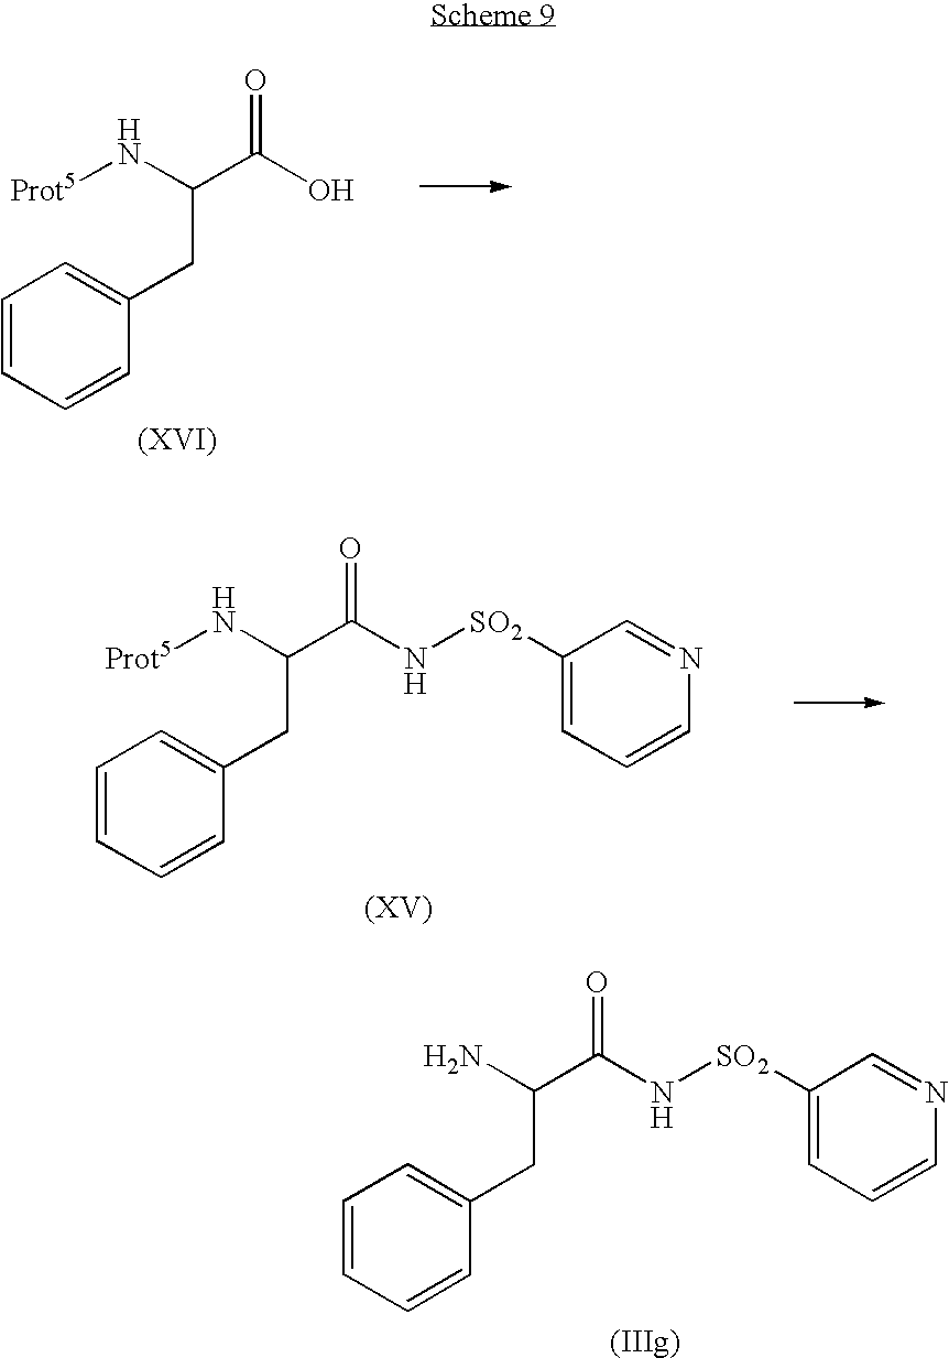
O=C(O)C(N[Prot5])CC1=CC=CC=C1.O=C(N[SO2]C1=CC=CN=C1)C(N[Prot5])CC1=CC=CC=C1.O=C(N[SO2]C1=CC=CN=C1)C(N)CC1=CC=CC=C1
